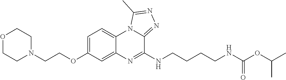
O1CCN(CCOC2=CC=C3C(=C2)N=C(NCCCCNC(OC(C)C)=O)C2=NN=C(C)N32)CC1
